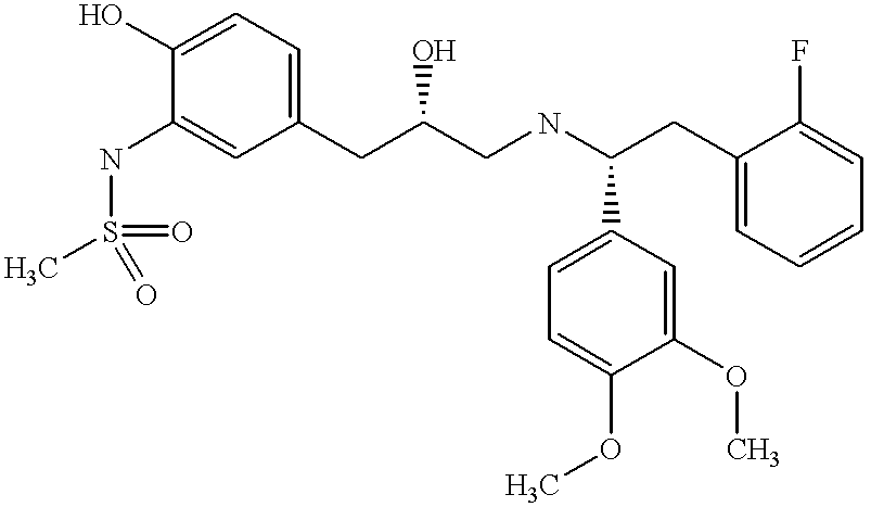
N(C1=CC(CC(CNC(CC2=CC=CC=C2F)C2=CC=C(OC)C(OC)=C2)O)=CC=C1O)S(C)(=O)=O
